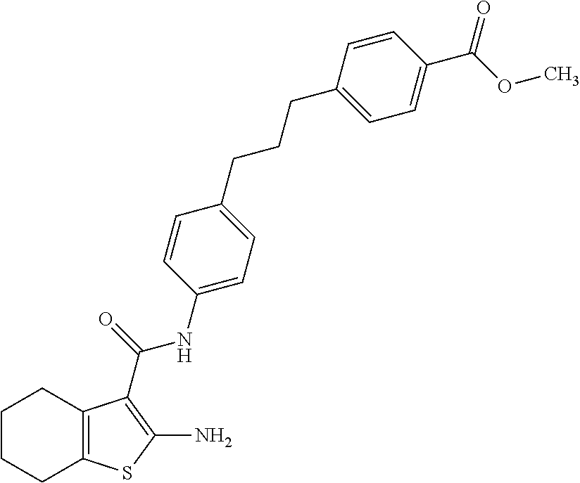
C1CCC2=C(C1)C(C(=O)NC1=CC=C(CCCC3=CC=C(C(OC)=O)C=C3)C=C1)=C(N)S2
